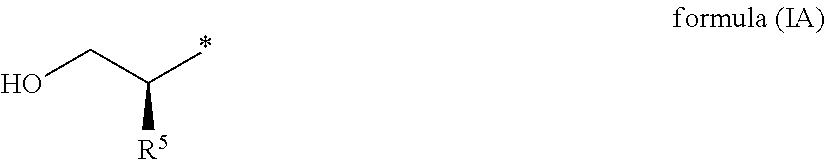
OCC(*)[R5]
